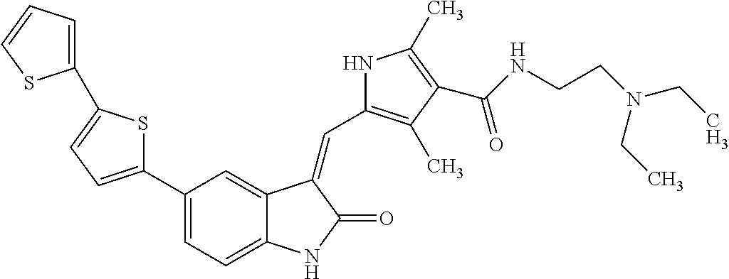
S1C(C2=CC=C3C(=C2)C(=CC2=C(C)C(C(NCCN(CC)CC)=O)=C(C)N2)C(=O)N3)=CC=C1C1=CC=CS1
